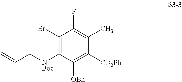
C1(Br)=C([NBoc]CC=C)C([OBn])=C([CO2Ph])C(C)=C1F
